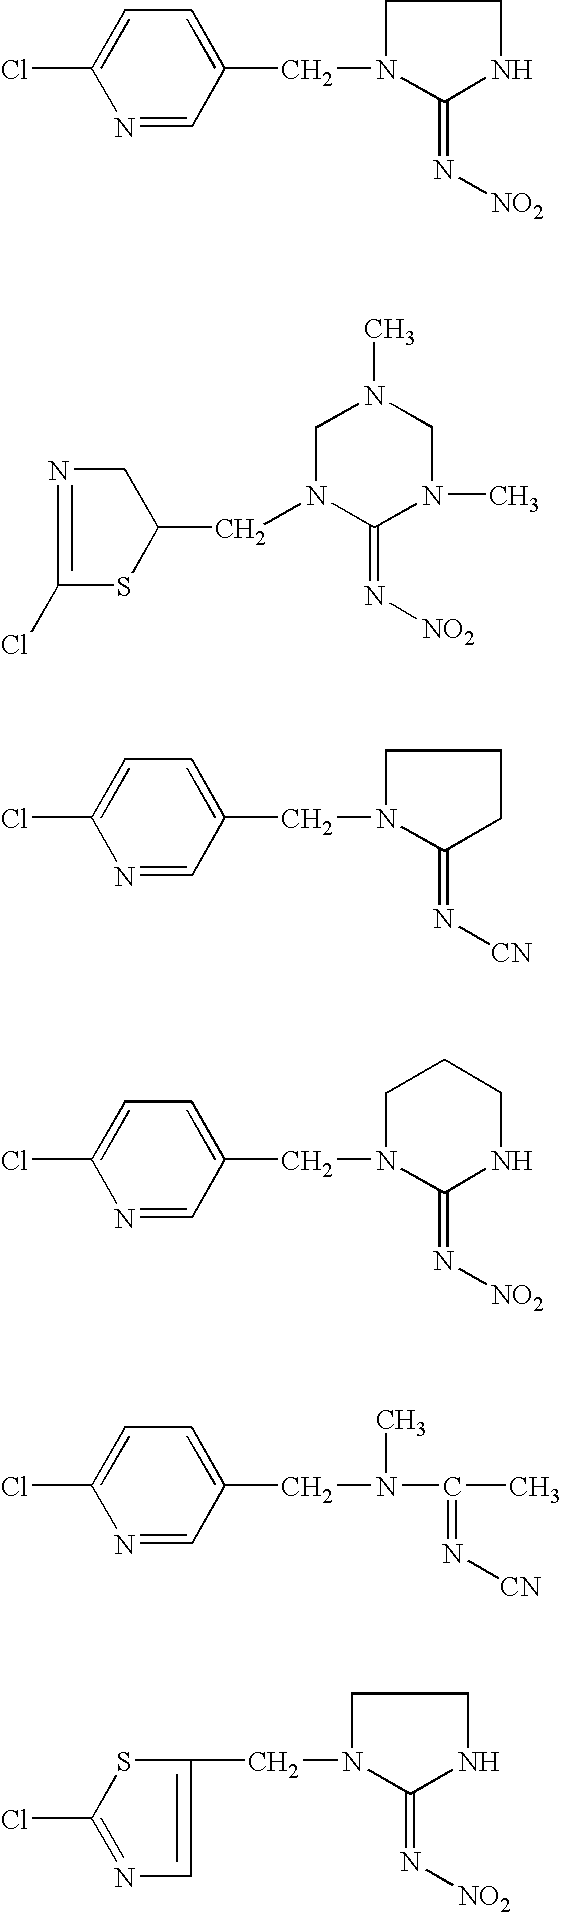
N1=CC(CN2C(=N[NO2])NCC2)=CC=C1Cl.N1(CC2CN=C(Cl)S2)C(=N[NO2])N(C)CN(C)C1.N1=CC(CN2C(=N[CN])CCC2)=CC=C1Cl.N1=CC(CN2C(=N[NO2])NCCC2)=CC=C1Cl.N1=CC(CN(C)C(=N[CN])C)=CC=C1Cl.C1(CN2C(=N[NO2])NCC2)=CN=C(Cl)S1
